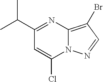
CC(C)C1=NC2=C(Br)C=NN2C(Cl)=C1
